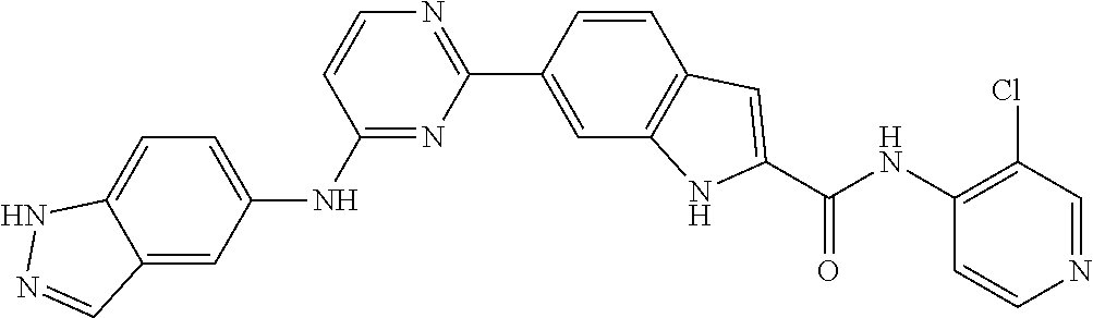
C1(C2=CC3=C(C=C2)C=C(C(NC2=C(Cl)C=NC=C2)=O)N3)=NC=CC(NC2=CC=C3C(=C2)C=NN3)=N1
